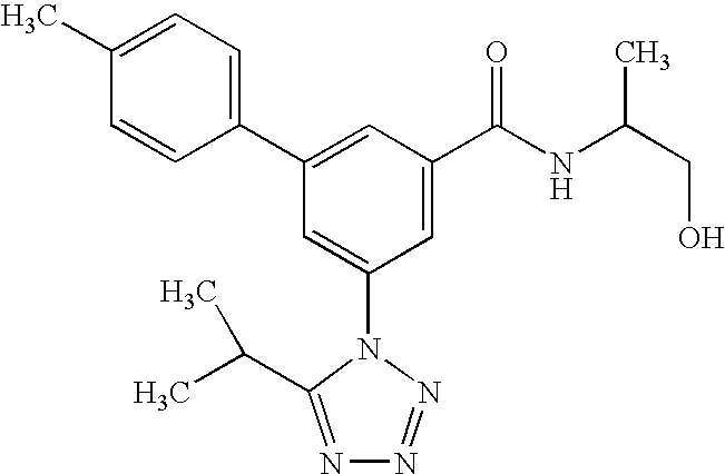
C1(C2=CC(C(NC(CO)C)=O)=CC(N3C(C(C)C)=NN=N3)=C2)=CC=C(C)C=C1
